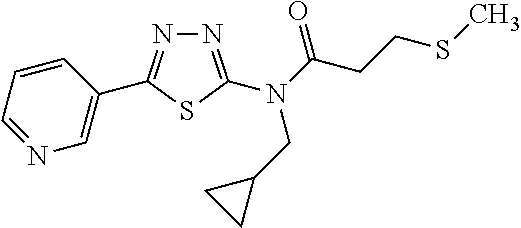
N1=C(N(C(CCSC)=O)CC2CC2)SC(C2=CN=CC=C2)=N1
